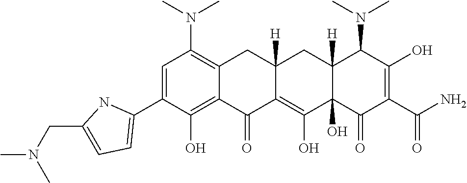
C1=C(C2=CC=C(CN(C)C)N2)C(O)=C2C(=C1N(C)C)CC1([H])C(=C(O)C3(O)C([H])(C1)C(N(C)C)C(O)=C(C(N)=O)C3=O)C2=O
